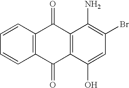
C1=CC=CC2=C1C(=O)C1=C(C2=O)C(O)=CC(Br)=C1N
